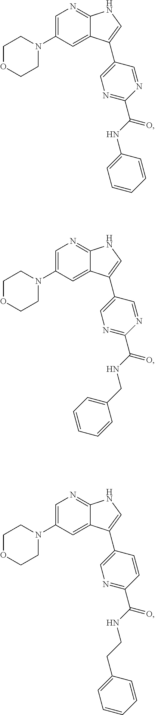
C1=C(N2CCOCC2)C=C2C(=N1)NC=C2C1=CN=C(C(NC2=CC=CC=C2)=O)N=C1.C1=C(N2CCOCC2)C=C2C(=N1)NC=C2C1=CN=C(C(NCC2=CC=CC=C2)=O)N=C1.C1=C(N2CCOCC2)C=C2C(=N1)NC=C2C1=CN=C(C(NCCC2=CC=CC=C2)=O)C=C1
